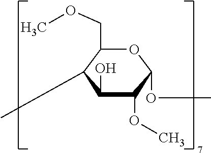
O1C(COC)C(C)C(O)C(OC)C1OC
